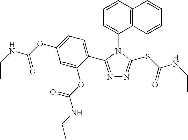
N1=C(C2=CC=C(OC(NCC)=O)C=C2OC(NCC)=O)N(C2=CC=CC3=C2C=CC=C3)C(SC(NCC)=O)=N1
